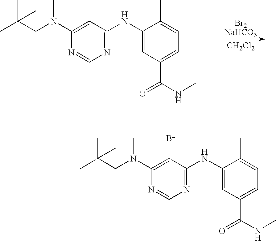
[CH2Cl2].C1(N(CC(C)(C)C)C)=CC(NC2=CC(C(NC)=O)=CC=C2C)=NC=N1.C1(N(CC(C)(C)C)C)=C(Br)C(NC2=CC(C(NC)=O)=CC=C2C)=NC=N1
